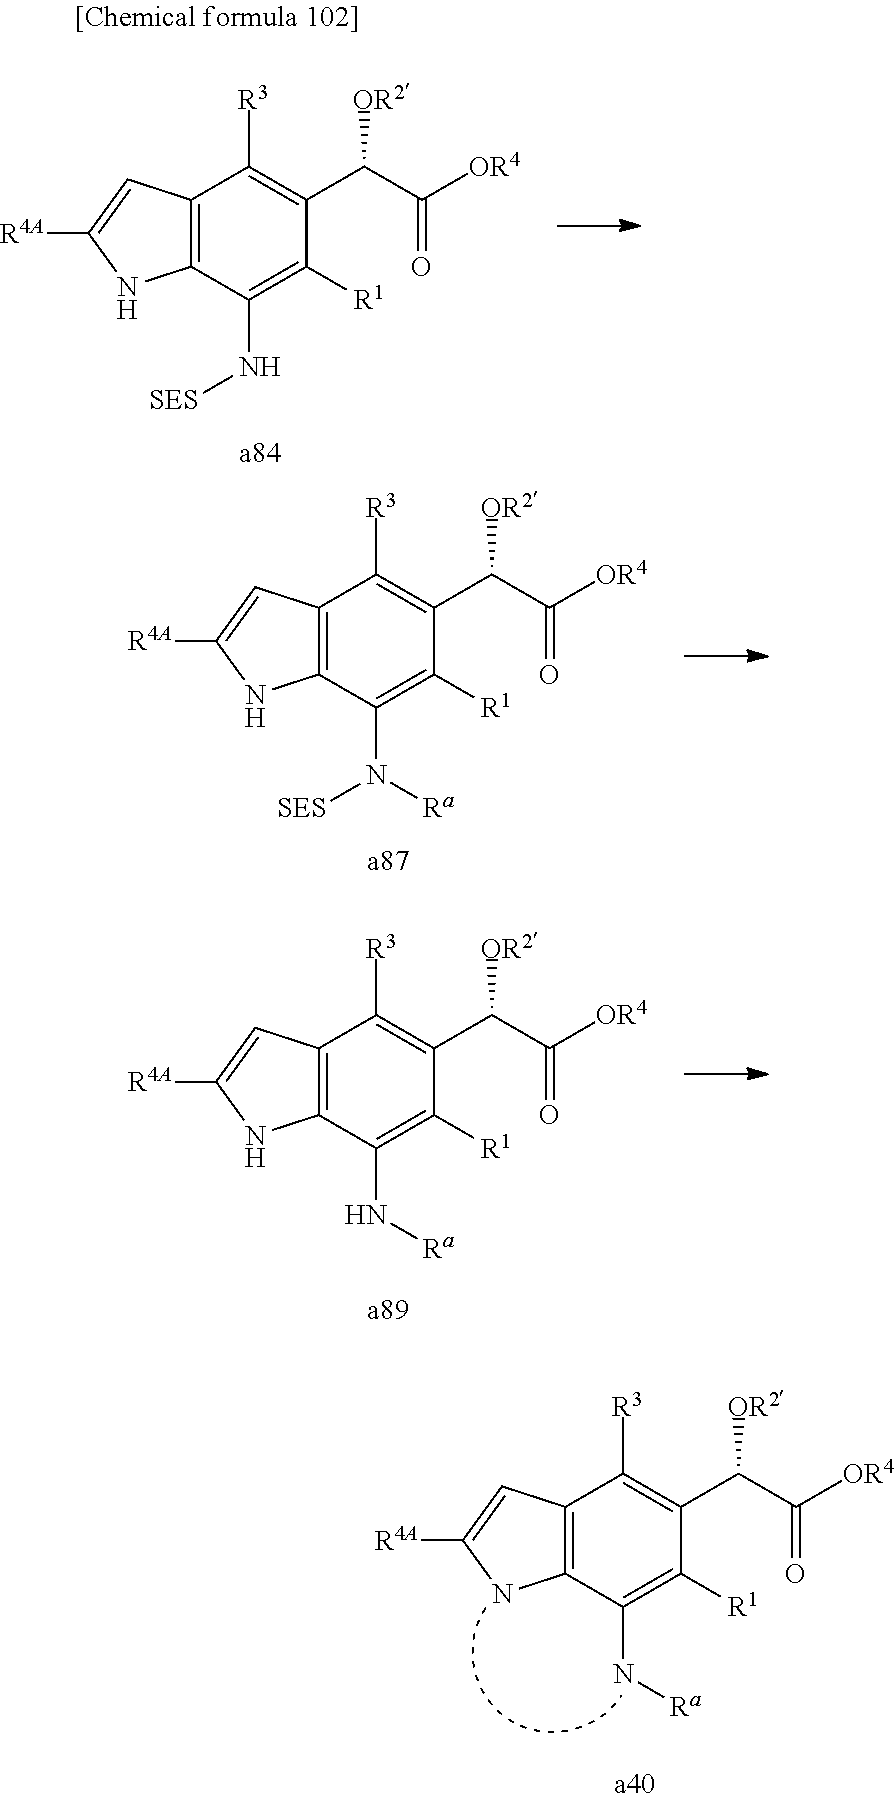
C12=C(C(N[SES])=C([R1])C(C(C([OR4])=O)[OR2])=C1[R3])NC([R4A])=C2.C12=C(C(N([Ra])[SES])=C([R1])C(C(C([OR4])=O)[OR2])=C1[R3])NC([R4A])=C2.C12=C(C(N[Ra])=C([R1])C(C(C([OR4])=O)[OR2])=C1[R3])NC([R4A])=C2.C12=C(C(N[Ra])=C([R1])C(C(C([OR4])=O)[OR2])=C1[R3])NC([R4A])=C2
